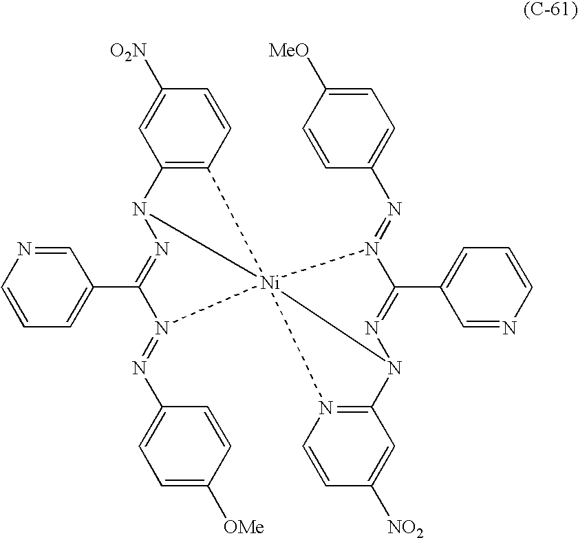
C1([O2N])=CC2=C(C=C1)[Ni]134(N2N=C(C2=CC=CN=C2)N1=NC1=CC=C([OMe])C=C1)N(=NC1=CC=C([MeO])C=C1)C(C1=CC=CN=C1)=NN3C1=N4C=CC([NO2])=C1
